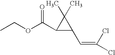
O=C(C1C(C=C(Cl)Cl)C1(C)C)OCC
